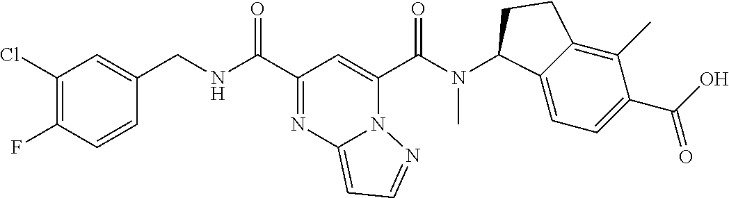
C1=CC(F)=C(Cl)C=C1CNC(=O)C1=NC2=CC=NN2C(C(N(C2C3=CC=C(C(O)=O)C(C)=C3CC2)C)=O)=C1
